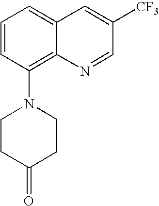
C1=CC(N2CCC(=O)CC2)=C2C(=C1)C=C([CF3])C=N2
